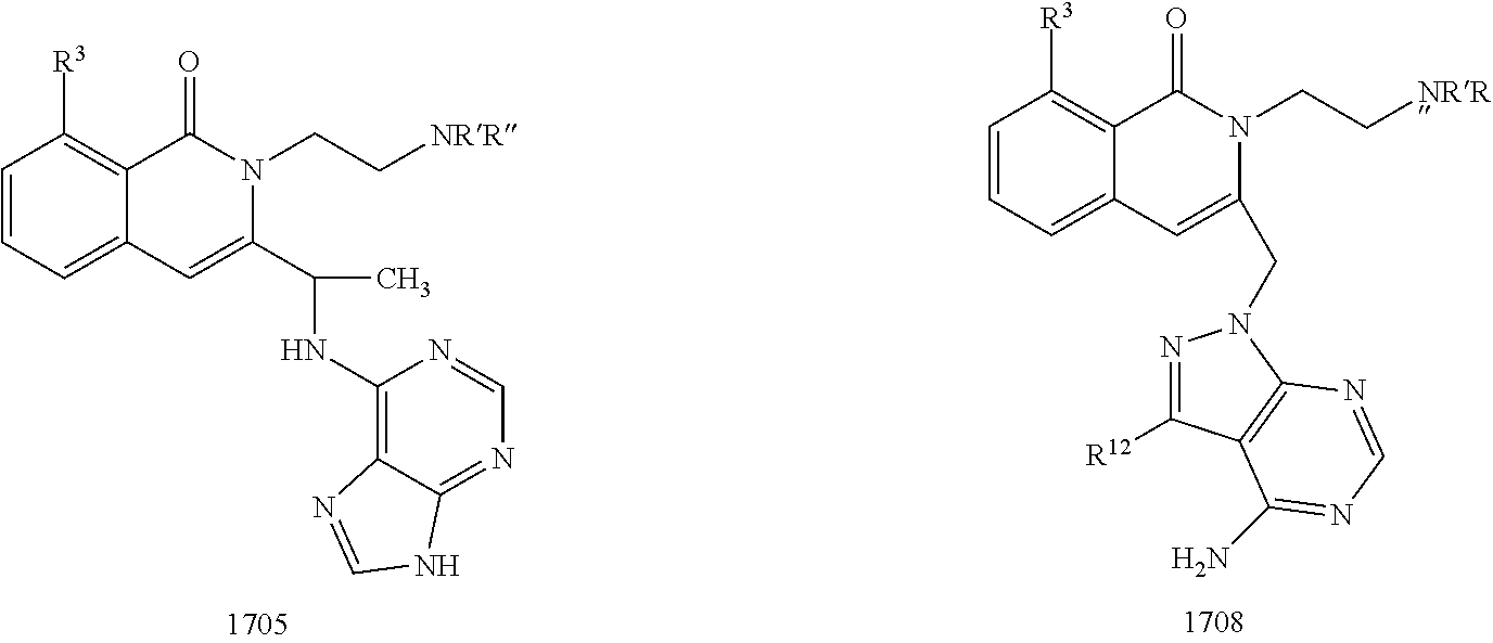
C1=CC=C2C(=C1[R3])C(=O)N(CC[NRR])C(CN1N=C([R12])C3=C1N=CN=C3N)=C2.C1=CC=C2C(=C1[R3])C(=O)N(CC[NRR])C(C(C)NC1=C3C(=NC=N1)NC=N3)=C2
